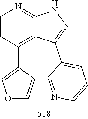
N1C2=NC=CC(C3=COC=C3)=C2C(C2=CC=CN=C2)=N1
